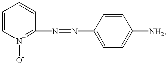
[N+]1([O-])=C(N=NC2=CC=C([NH2])C=C2)C=CC=C1
